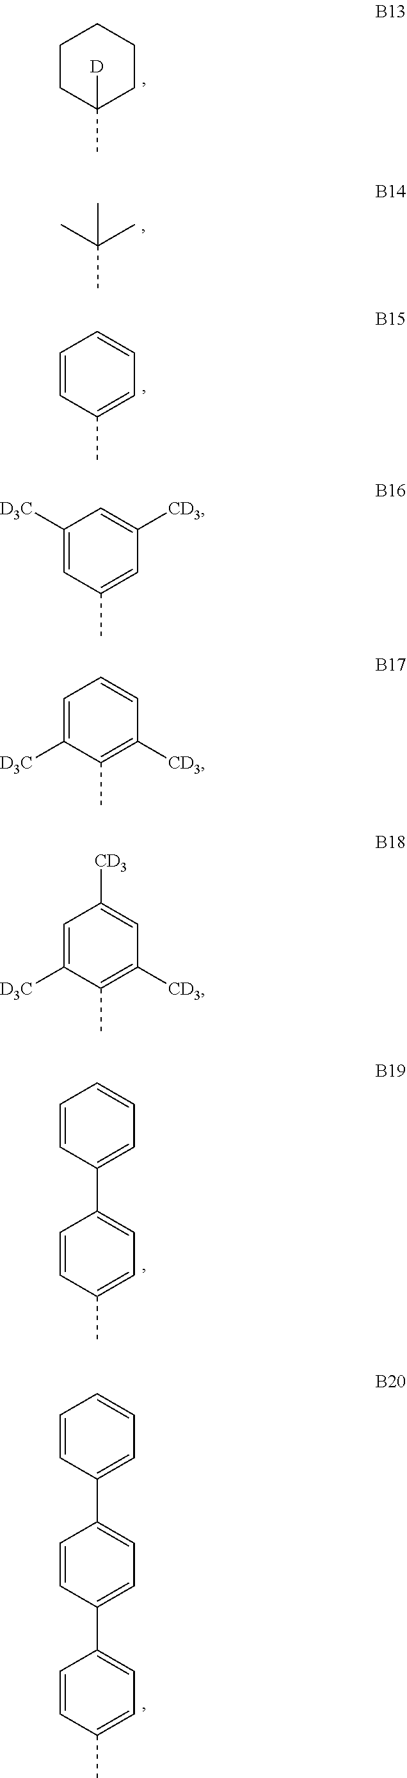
C1C(C)([D])CCCC1.CC(C)(C)C.C1=CC=CC=C1C.C1=CC(C2=CC=CC=C2)=CC=C1C.C1=CC(C2=CC=C(C3=CC=CC=C3)C=C2)=CC=C1C.C1=C([D3C])C=C([CD3])C=C1C.C1([D3C])=CC=CC([CD3])=C1C.C1([D3C])=CC([CD3])=CC([CD3])=C1C
